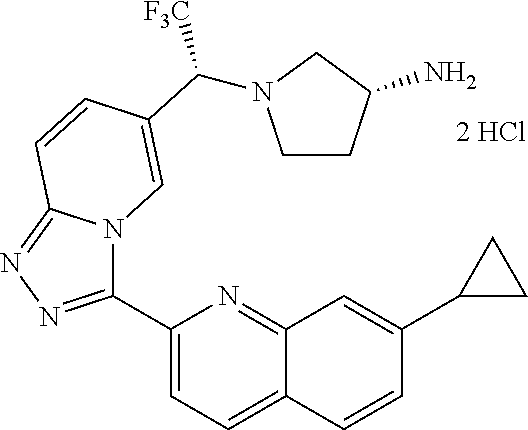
C1=C(C2=NN=C3N2C=C(C([F3C])N2CCC(N)C2)C=C3)N=C2C(=C1)C=CC(C1CC1)=C2
